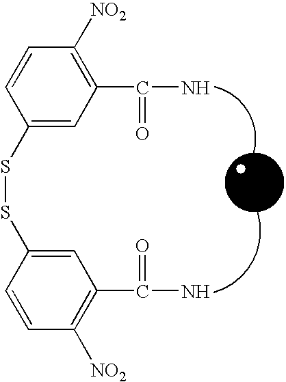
C1(SSC2=CC(C(=O)N)=C([NO2])C=C2)=CC(C(=O)N)=C([NO2])C=C1
